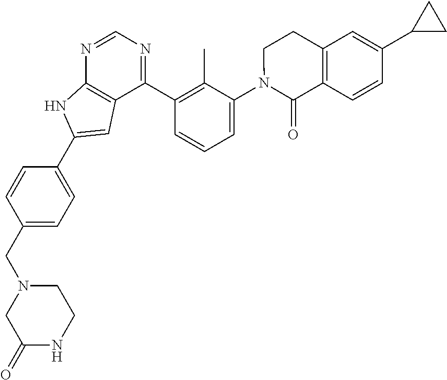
C1(CN2CC(=O)NCC2)=CC=C(C2=CC3=C(N=CN=C3C3=C(C)C(N4C(=O)C5=C(CC4)C=C(C4CC4)C=C5)=CC=C3)N2)C=C1
